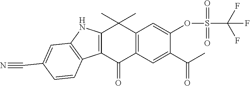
C12=C(C(=O)C3=C(C1(C)C)C=C(OS(C(F)(F)F)(=O)=O)C(C(C)=O)=C3)C1=C(N2)C=C(C#N)C=C1
